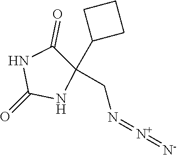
C1(=O)NC(C2CCC2)(CN=[N+]=[N-])C(=O)N1
